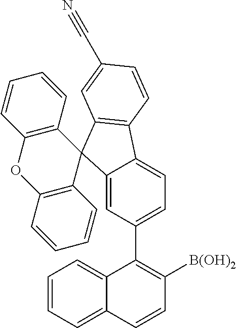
C12=CC(C3=C([B(OH)2])C=CC4=CC=CC=C34)=CC=C1C1=C(C=C(C#N)C=C1)C21C2=C(OC3=C1C=CC=C3)C=CC=C2
